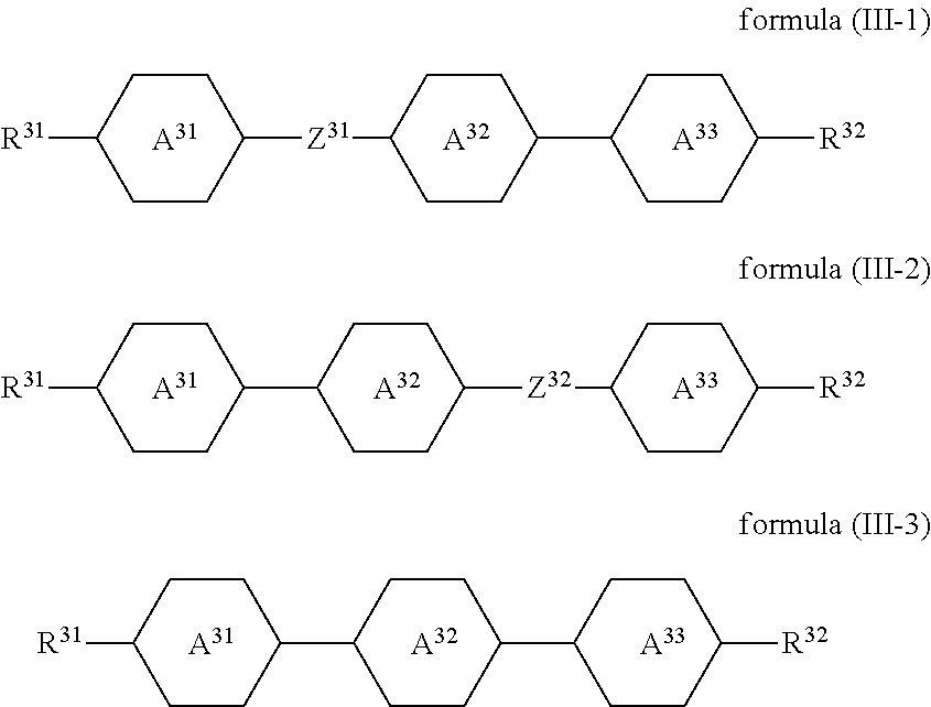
C1CC([Z31]C2CCC(C3CCC([R32])CC3)CC2)CCC1[R31].[A31].[A32].[A33].[A31].[A32].[A33].C1CC(C2CCC([Z32]C3CCC([R32])CC3)CC2)CCC1[R31].[A31].[A32].[A33].C1CC(C2CCC(C3CCC([R32])CC3)CC2)CCC1[R31]
